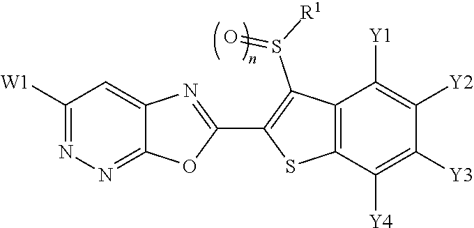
C12=NN=C([W1])C=C1N=C(C1=C(S(=O)[R1])C3=C(S1)C([Y4])=C([Y3])C([Y2])=C3[Y1])O2
